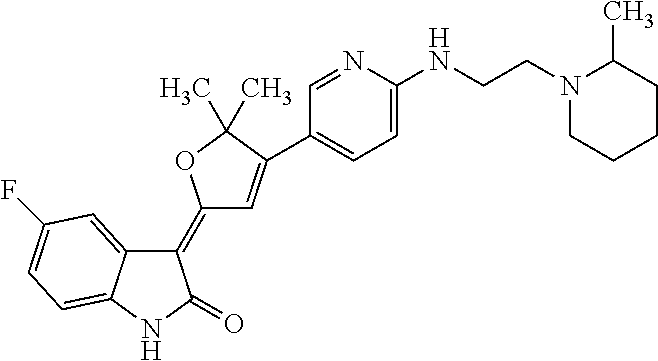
C1(=C2C=C(C3=CC=C(NCCN4CCCCC4C)N=C3)C(C)(C)O2)C2=CC(F)=CC=C2NC1=O
